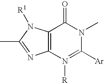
C12=C(N([R])=C([Ar])N(C)C1=O)N=C(C)N2[R1]
